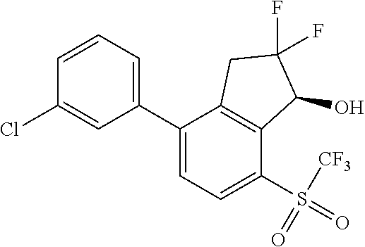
C1(C2=CC=CC(Cl)=C2)=CC=C(S(=O)(=O)[CF3])C2=C1CC(F)(F)C2O
